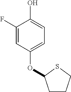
C1(F)=CC(OC2CCCS2)=CC=C1O
